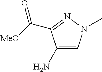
C(C1=NN(C)C=C1N)(=O)[MeO]
